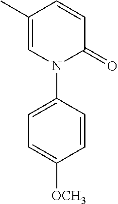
C1=C(C)C=CC(=O)N1C1=CC=C([OCH3])C=C1
